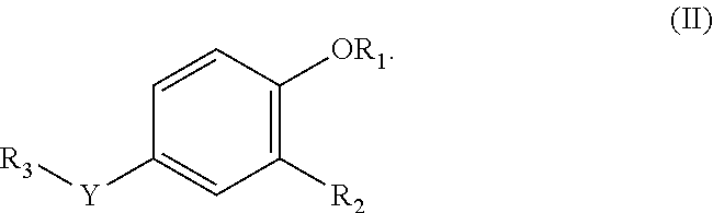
[Y](C1=CC([R2])=C([OR1])C=C1)[R3]
